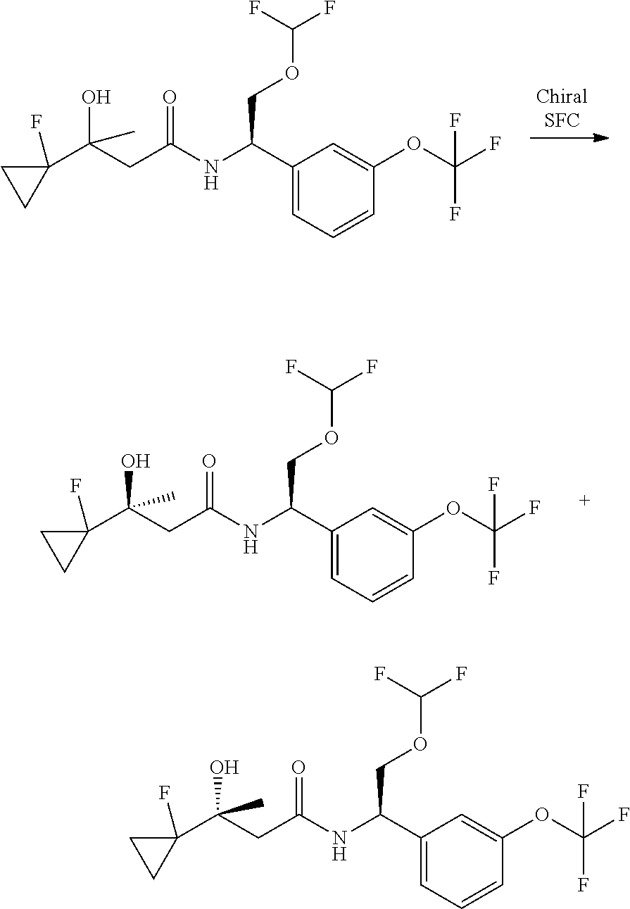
C(C(=O)NC(C1=CC=CC(OC(F)(F)F)=C1)COC(F)F)C(O)(C1(F)CC1)C.C(C(=O)NC(C1=CC=CC(OC(F)(F)F)=C1)COC(F)F)C(O)(C1(F)CC1)C.C(C)(CC(=O)NC(C1=CC=CC(OC(F)(F)F)=C1)COC(F)F)(C1(F)CC1)O
